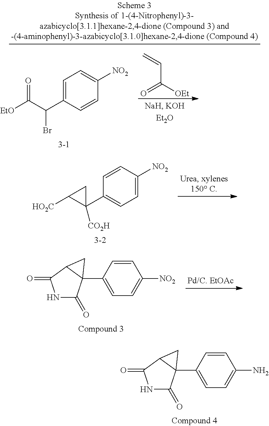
C1=CC(N)=CC=C1C12C(=O)NC(=O)C1C2.C1=CC([NO2])=CC=C1C1([CO2H])CC1[HO2C].C1=CC([NO2])=CC=C1C12C(=O)NC(=O)C1C2.C1=C(C(C([EtO])=O)Br)C=CC([NO2])=C1.C=CC([OEt])=O
